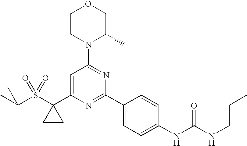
CC(S(C1(C2=CC(N3C(C)COCC3)=NC(C3=CC=C(NC(=O)NCCC)C=C3)=N2)CC1)(=O)=O)(C)C
